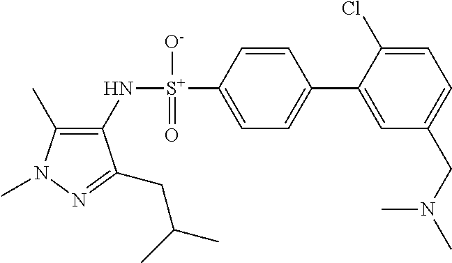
C1(C)=C(N[S+](C2=CC=C(C3=CC(CN(C)C)=CC=C3Cl)C=C2)([O-])=O)C(CC(C)C)=NN1C
